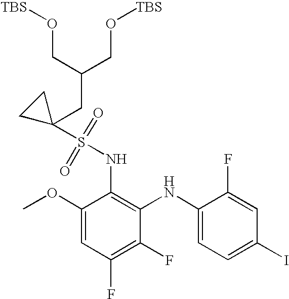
C1(OC)=CC(F)=C(F)C(NC2=CC=C(I)C=C2F)=C1NS(=O)(=O)C1(CC(CO[TBS])CO[TBS])CC1
